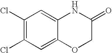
C1(Cl)=C(Cl)C=C2C(=C1)NC(=O)CO2
